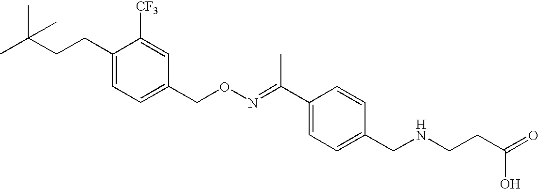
C1([CF3])=CC(CON=C(C2=CC=C(CNCCC(=O)O)C=C2)C)=CC=C1CCC(C)(C)C
